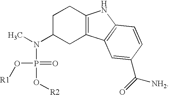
C1C(N(C)P(=O)(O[R1])O[R2])CC2=C(C1)NC1=C2C=C(C([NH2])=O)C=C1
